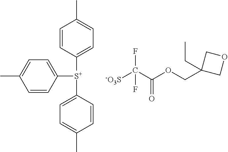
C1=CC([S+](C2=CC=C(C)C=C2)C2=CC=C(C)C=C2)=CC=C1C.[-O3S]C(C(OCC1(CC)COC1)=O)(F)F
